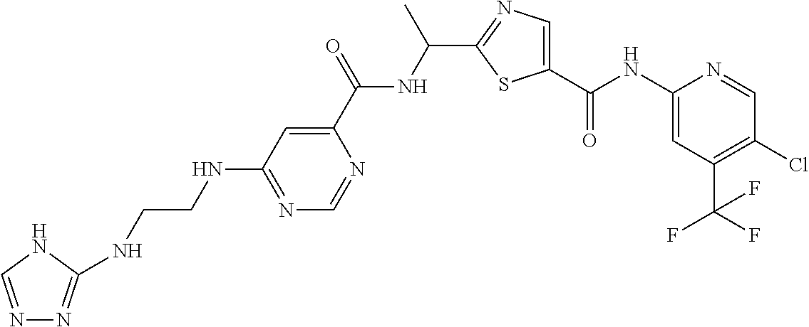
N(C1=NC=NC(C(=O)NC(C)C2=NC=C(C(=O)NC3=CC(C(F)(F)F)=C(Cl)C=N3)S2)=C1)CCNC1=NN=CN1
